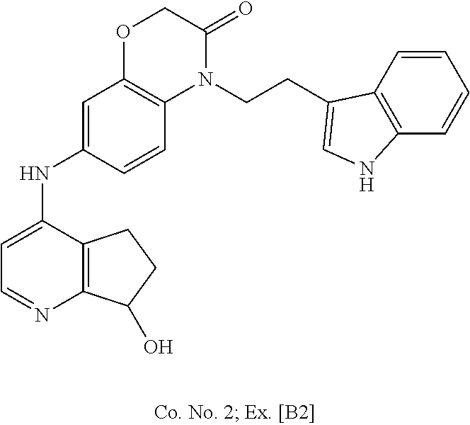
C1=C(NC2=CC3=C(C=C2)N(CCC2=CNC4=C2C=CC=C4)C(=O)CO3)C2=C(N=C1)C(O)CC2
